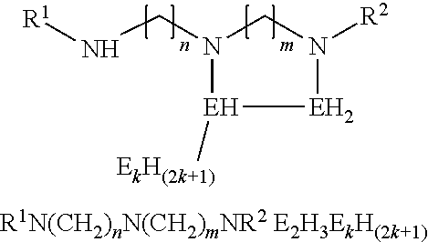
[R1]NCN1CN([R2])[EH2][EH]1[EkH(2k+1)].[R1N(CH2)nN(CH2)mNR2 E2H3EkH(2k+1)]
